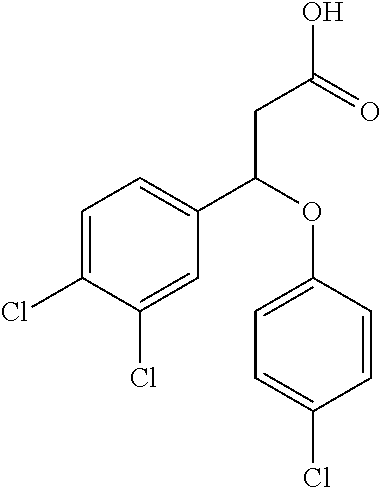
C1=C(Cl)C(Cl)=CC(C(OC2=CC=C(Cl)C=C2)CC(O)=O)=C1
